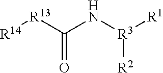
O=C([R13][R14])N[R3]([R1])[R2]
